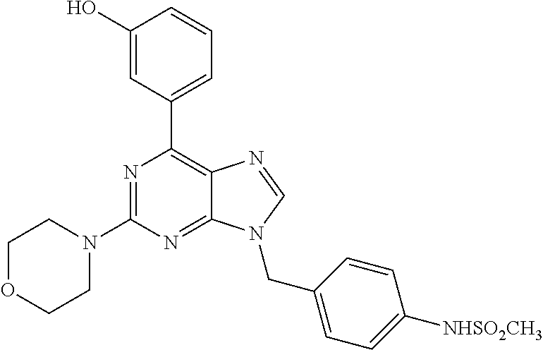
N1=C(N2CCOCC2)N=C2C(=C1C1=CC=CC(O)=C1)N=CN2CC1=CC=C([NHSO2CH3])C=C1
